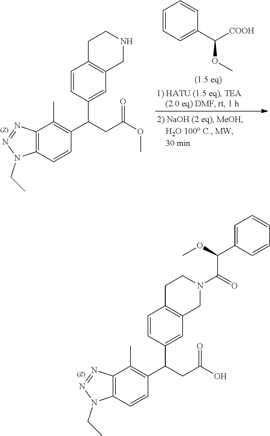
N1(CC)N=NC2=C1C=CC(C(C1=CC3=C(C=C1)CCNC3)CC(=O)OC)=C2C.C1=CC=C(C([COOH])OC)C=C1.N1(CC)N=NC2=C1C=CC(C(C1=CC3=C(C=C1)CCN(C(=O)C(C1=CC=CC=C1)OC)C3)CC(=O)O)=C2C
